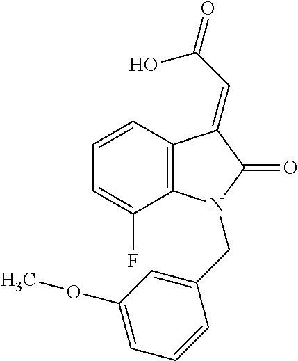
C1=CC=C(F)C2=C1C(=CC(=O)O)C(=O)N2CC1=CC(OC)=CC=C1
